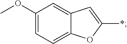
C1(OC)=CC=C2C(=C1)C=C(*)O2
